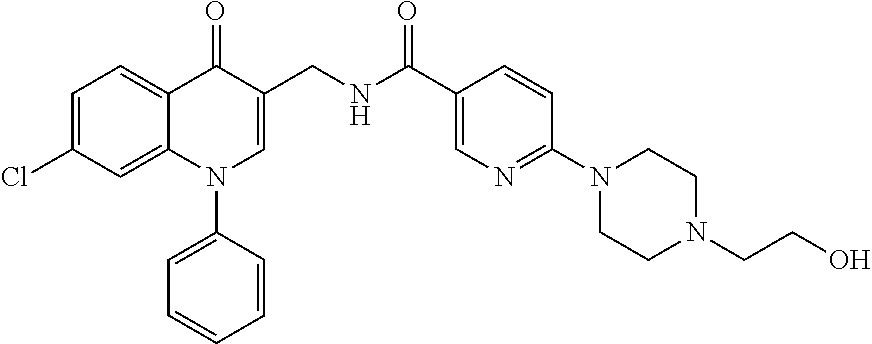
C1=C(Cl)C=C2C(=C1)C(=O)C(CNC(C1=CN=C(N3CCN(CCO)CC3)C=C1)=O)=CN2C1=CC=CC=C1
